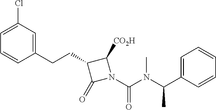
N1(C(N(C(C2=CC=CC=C2)C)C)=O)C([CO2H])C(CCC2=CC(Cl)=CC=C2)C1=O
